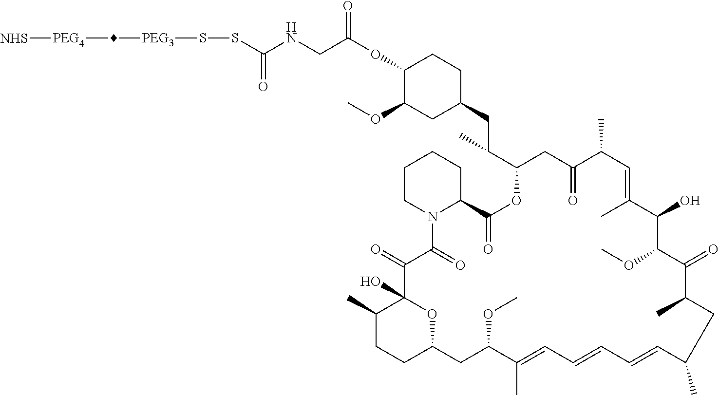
C1(C)CCC2OC1(O)C(=O)C(=O)N1C(CCCC1)C(=O)OC(C(CC1CCC(OC(=O)CNC(=O)SS[PEG3]C[PEG4][NHS])C(OC)C1)C)CC(=O)C(C)C=C(C)C(O)C(OC)C(=O)C(C)CC(C)C=CC=CC=C(C)C(OC)C2
